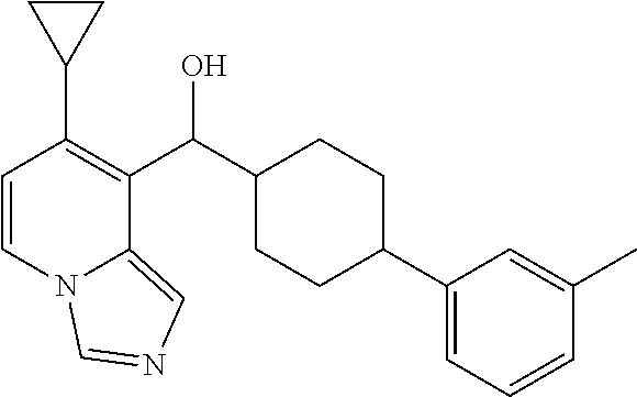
C1=CN2C(=CN=C2)C(C(C2CCC(C3=CC=CC(C)=C3)CC2)O)=C1C1CC1
